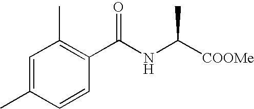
C1=CC(C)=CC(C)=C1C(NC([COOMe])C)=O
